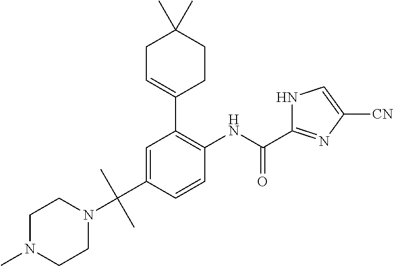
C1=C(C(N2CCN(C)CC2)(C)C)C=CC(NC(C2=NC([CN])=CN2)=O)=C1C1=CCC(C)(C)CC1
